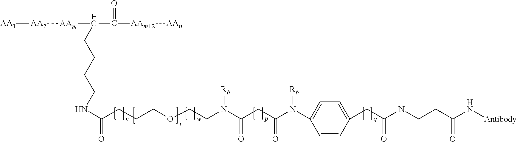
C1=CC(CC(NCCC(N[Antibody])=O)=O)=CC=C1N(C(CC(N(CCOCCCC(NCCCCC([AAm][AA2][AA1])C([AAm+2][AAn])=O)=O)[Rb])=O)=O)[Rb]
